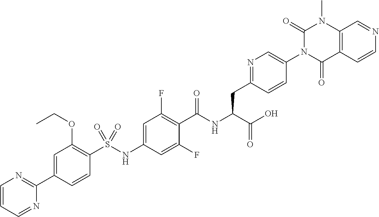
C12=C(C=CN=C1)C(=O)N(C1=CN=C(CC(C(=O)O)NC(=O)C3=C(F)C=C(NS(C4=C(OCC)C=C(C5=NC=CC=N5)C=C4)(=O)=O)C=C3F)C=C1)C(=O)N2C
